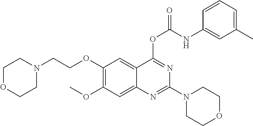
C1=CC=C(C)C=C1NC(OC1=NC(N2CCOCC2)=NC2=CC(OC)=C(OCCN3CCOCC3)C=C21)=O
